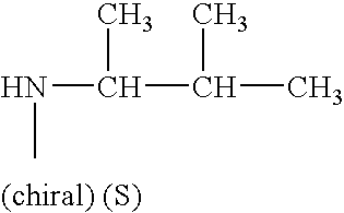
N(C(C)C(C)C)C
